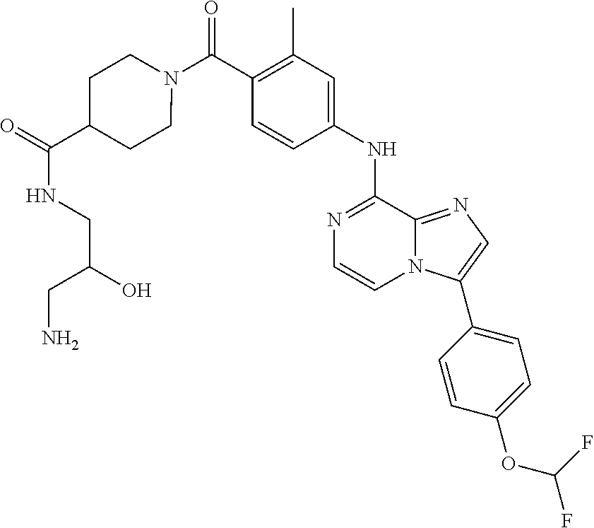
N1=C(NC2=CC(C)=C(C(N3CCC(C(=O)NCC(O)CN)CC3)=O)C=C2)C2=NC=C(C3=CC=C(OC(F)F)C=C3)N2C=C1
